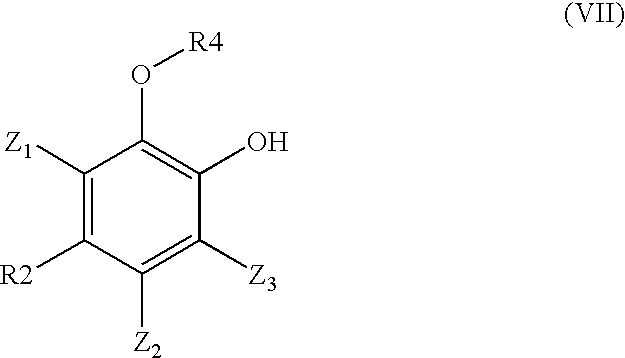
C1([Z1])=C([R2])C([Z2])=C([Z3])C(O)=C1O[R4]
